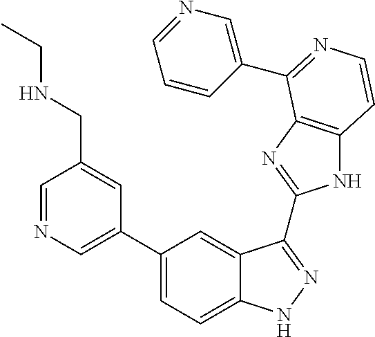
C1(C2=CN=CC(CNCC)=C2)=CC=C2C(=C1)C(C1=NC3=C(N1)C=CN=C3C1=CN=CC=C1)=NN2
